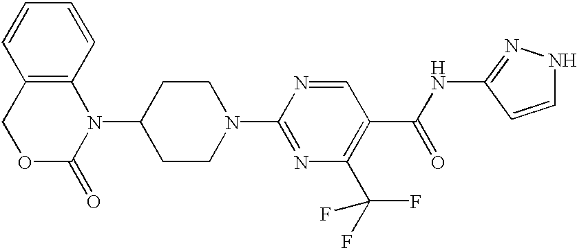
C12=C(C=CC=C1)N(C1CCN(C3=NC(C(F)(F)F)=C(C(NC4=NNC=C4)=O)C=N3)CC1)C(=O)OC2
